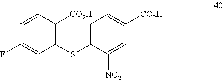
C1(SC2=CC=C([CO2H])C=C2[NO2])=C([CO2H])C=CC(F)=C1
